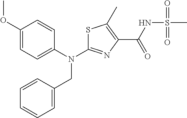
C1(OC)=CC=C(N(C2=NC(C(NS(C)(=O)=O)=O)=C(C)S2)CC2=CC=CC=C2)C=C1
